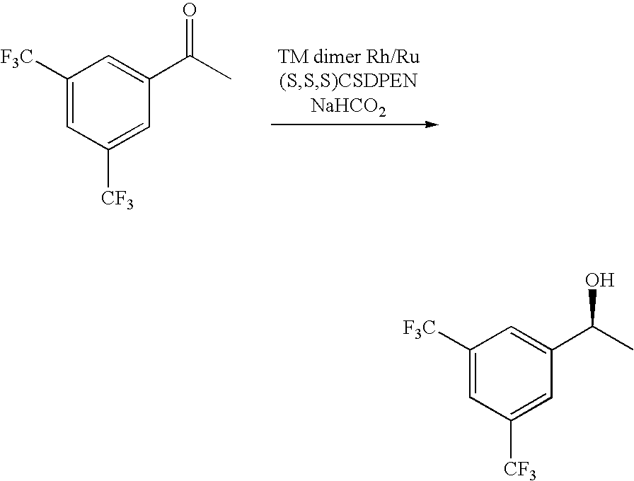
C1([F3C])=CC([CF3])=CC(C(C)=O)=C1.C1([F3C])=CC([CF3])=CC(C(C)O)=C1
